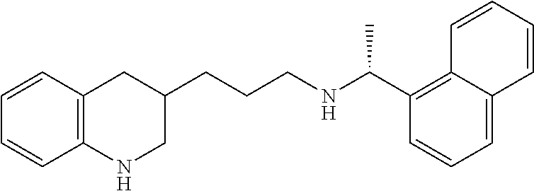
C1=CC2=C(C=C1)NCC(CCCNC(C1=C3C(=CC=C1)C=CC=C3)C)C2
